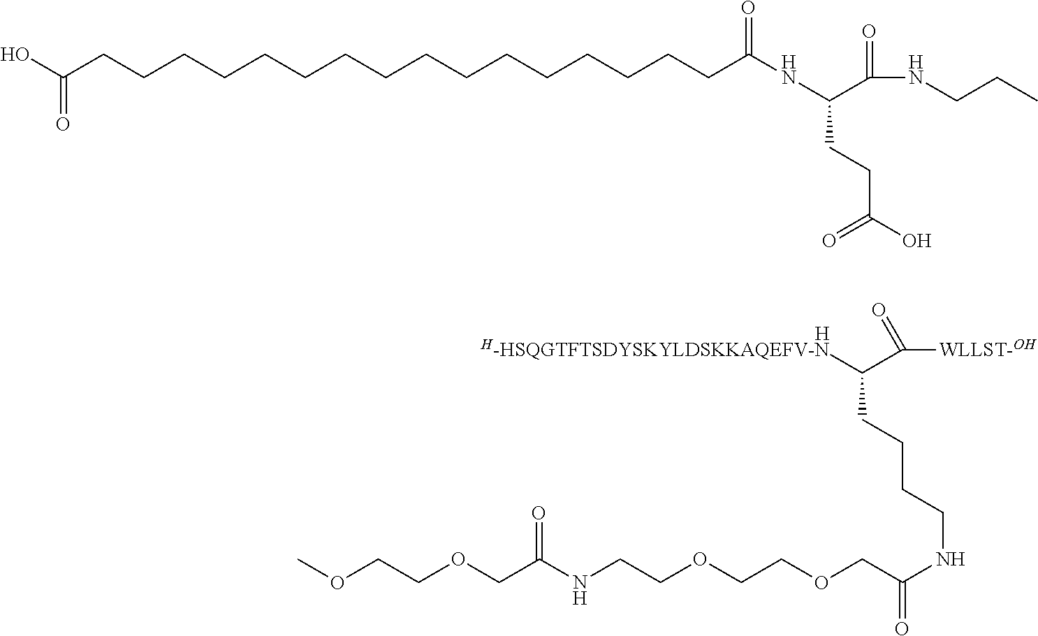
C(CCCNC(=O)COCCOCCNC(COCCOC)=O)C([H-HSQGTFTSDYSKYLDSKKAQEFV-N])C([WLLST-OH])=O.[H].C(CNC(C(NC(CCCCCCCCCCCCCCCCC(O)=O)=O)CCC(O)=O)=O)C
